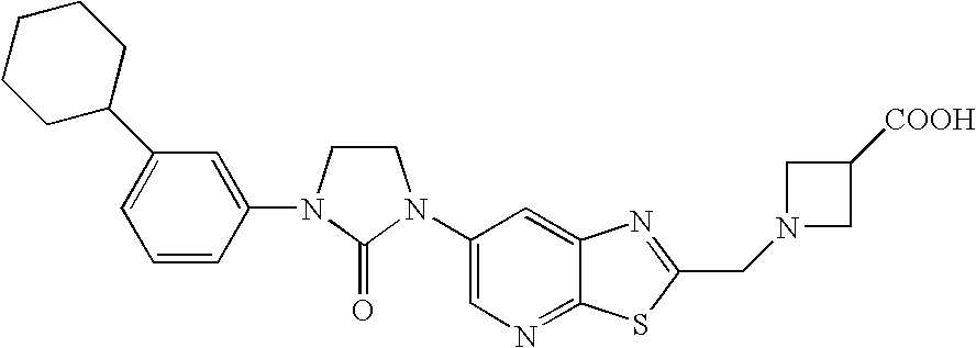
C1CN(C2=CC(C3CCCCC3)=CC=C2)C(=O)N1C1=CN=C2C(=C1)N=C(CN1CC([COOH])C1)S2
